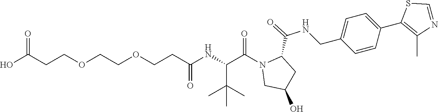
C1(C2=C(C)N=CS2)=CC=C(CNC(C2N(C(C(C(C)(C)C)NC(CCOCCOCCC(=O)O)=O)=O)CC(O)C2)=O)C=C1
